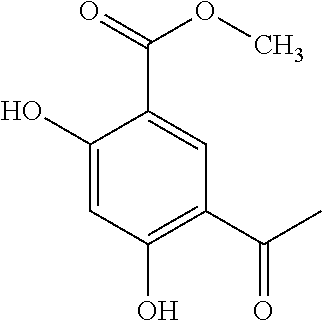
C1(O)=CC(O)=C(C(C)=O)C=C1C(=O)OC
